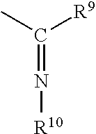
N(=C(C)[R9])[R10]
